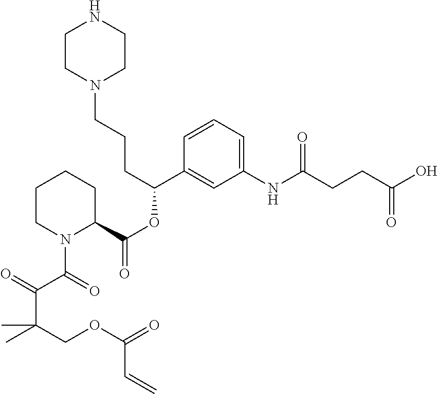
C(CCC(OC(=O)C1CCCCN1C(=O)C(=O)C(COC(=O)C=C)(C)C)C1=CC(NC(CCC(O)=O)=O)=CC=C1)N1CCNCC1
